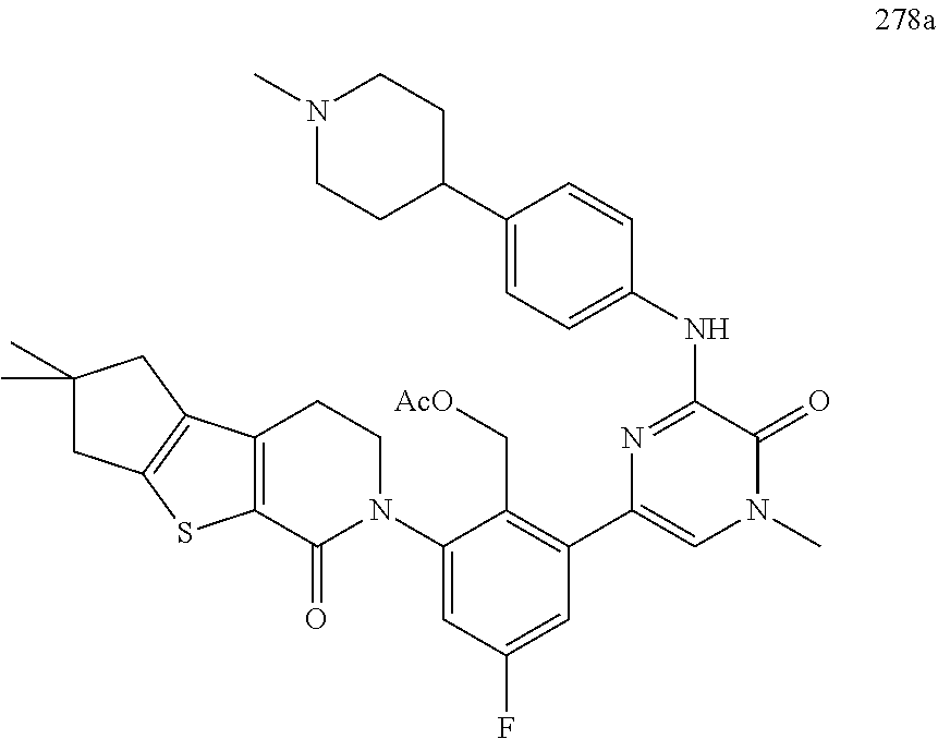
N1=C(NC2=CC=C(C3CCN(C)CC3)C=C2)C(=O)N(C)C=C1C1=C(C[AcO])C(N2CCC3=C(C2=O)SC2=C3CC(C)(C)C2)=CC(F)=C1
